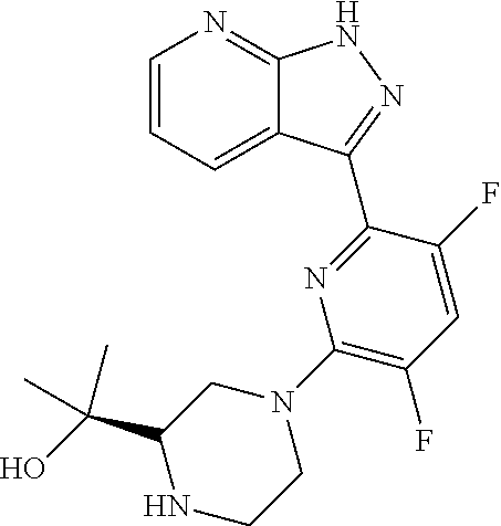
C1=CC=C2C(=N1)NN=C2C1=NC(N2CC(C(O)(C)C)NCC2)=C(F)C=C1F
